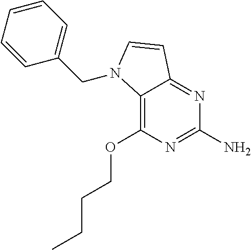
C12=C(OCCCC)N=C(N)N=C1C=CN2CC1=CC=CC=C1
